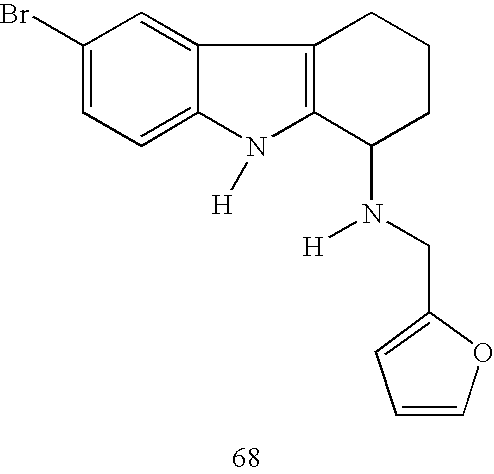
C1(Br)=CC=C2C(=C1)C1=C(N2[H])C(N([H])CC2=CC=CO2)CCC1
